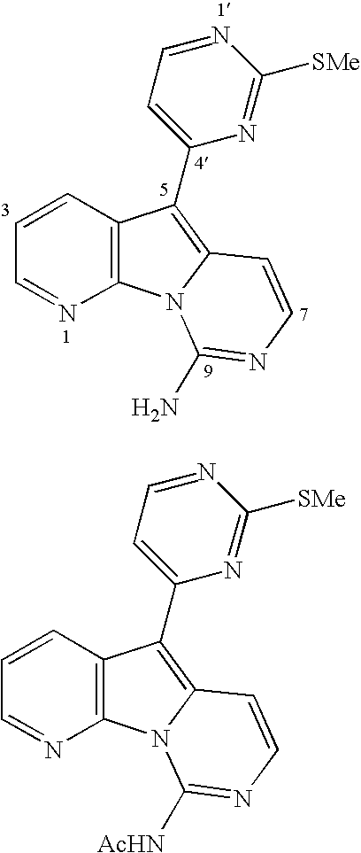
C1=CC2=C(N=C1)N1C(=C2C2=CC=NC([SMe])=N2)C=CN=C1N.C1=CC2=C(N=C1)N1C(=C2C2=CC=NC([SMe])=N2)C=CN=C1[AcHN]
